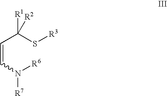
C(=CN([R6])[R7])C(S[R3])([R1])[R2]
